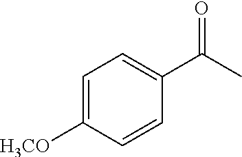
C1=C([H3CO])C=CC(C(C)=O)=C1
